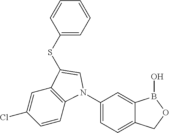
C1(N2C3=C(C=C(Cl)C=C3)C(SC3=CC=CC=C3)=C2)=CC=C2C(=C1)B(O)OC2
